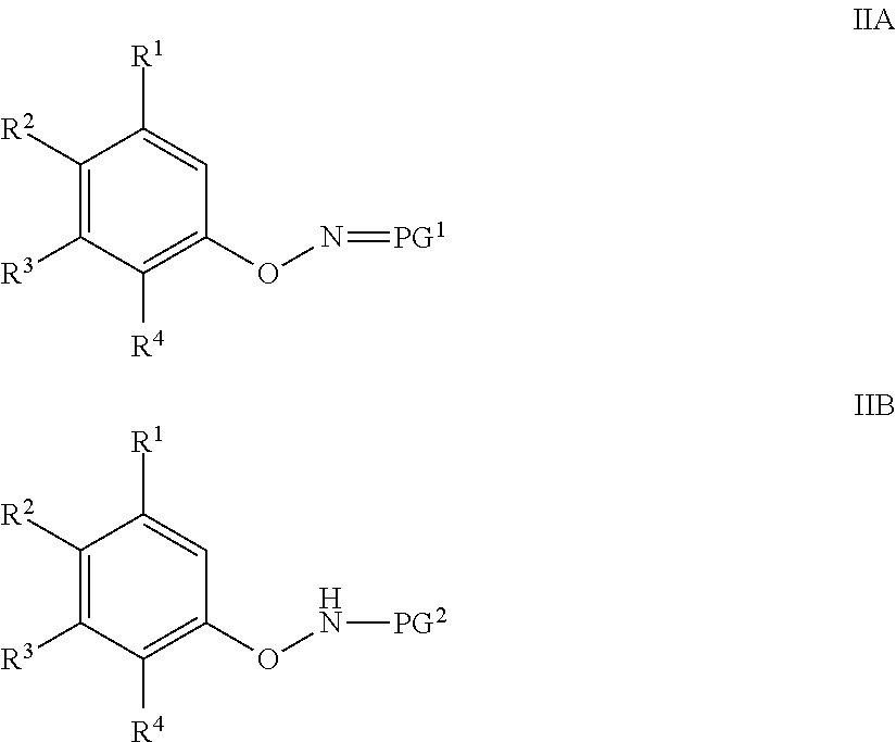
C1(ON=[PG1])=C([R4])C([R3])=C([R2])C([R1])=C1.C1(ON[PG2])=C([R4])C([R3])=C([R2])C([R1])=C1
